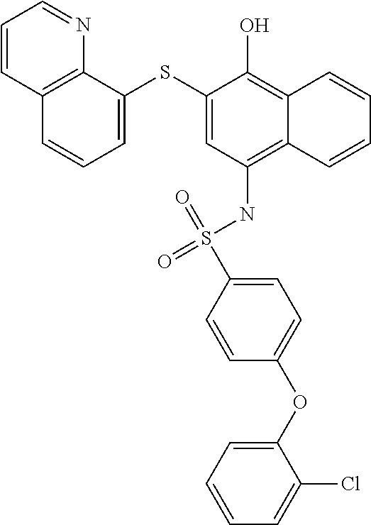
C1=C(SC2=CC(NS(C3=CC=C(OC4=CC=CC=C4Cl)C=C3)(=O)=O)=C3C(=C2O)C=CC=C3)C2=C(C=C1)C=CC=N2
